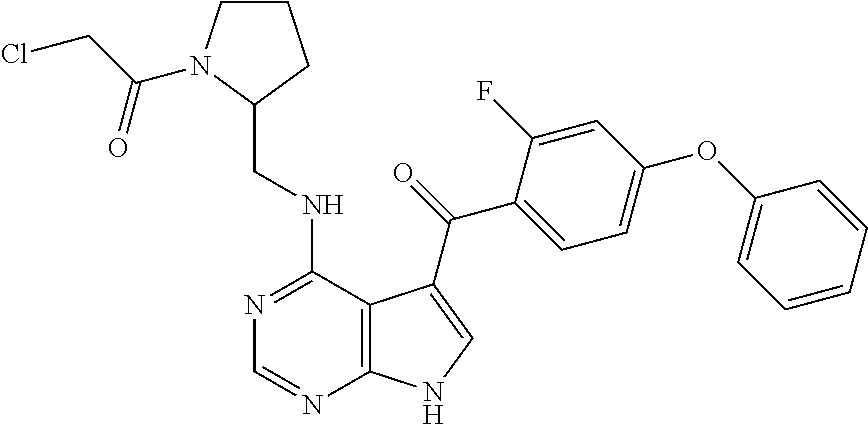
C1=CC=CC(OC2=CC=C(C(=O)C3=CNC4=C3C(NCC3CCCN3C(CCl)=O)=NC=N4)C(F)=C2)=C1
